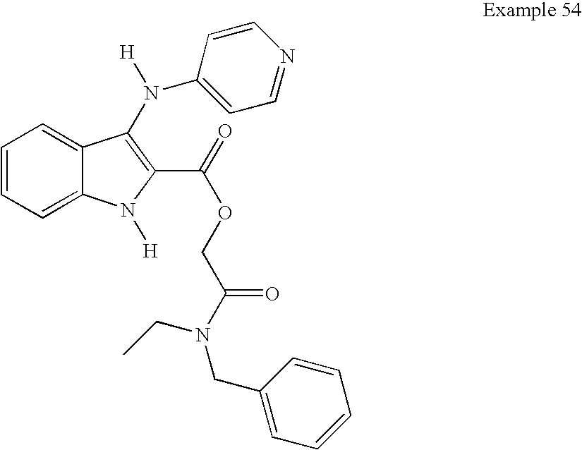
C1=C2C(=CC=C1)C(N(C1=CC=NC=C1)[H])=C(C(OCC(=O)N(CC)CC1=CC=CC=C1)=O)N2[H]
